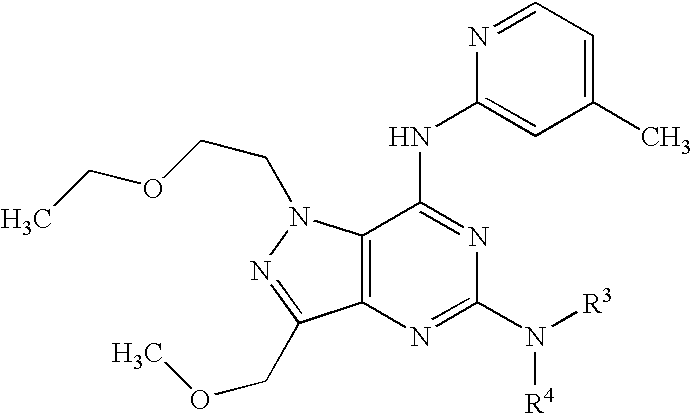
C12=C(N=C(N([R4])[R3])N=C1NC1=CC(C)=CC=N1)C(COC)=NN2CCOCC
